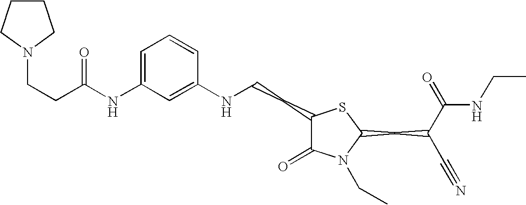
C1=C(NC(CCN2CCCC2)=O)C=C(NCCC2C(=O)N(CC)C(CC(C#N)C(=O)NCC)S2)C=C1
